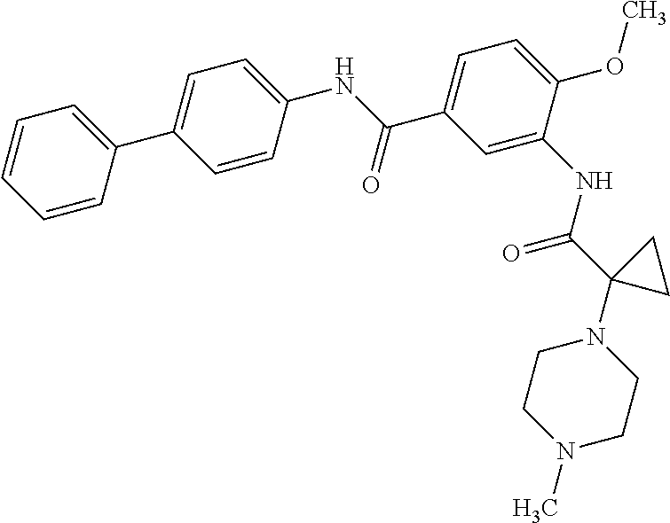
C1=C(C2=CC=C(NC(C3=CC=C(OC)C(NC(C4(N5CCN(C)CC5)CC4)=O)=C3)=O)C=C2)C=CC=C1
